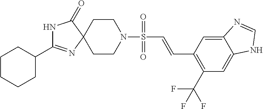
C1CN(S(C=CC2=C(C(F)(F)F)C=C3C(=C2)N=CN3)(=O)=O)CCC12N=C(C1CCCCC1)NC2=O
